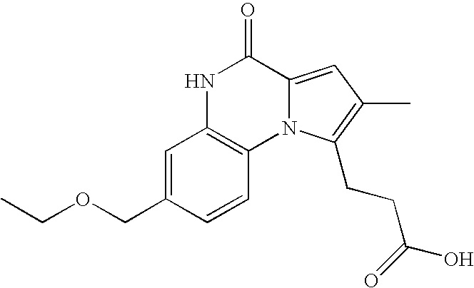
N1C2=C(N3C(=CC(C)=C3CCC(O)=O)C1=O)C=CC(COCC)=C2
